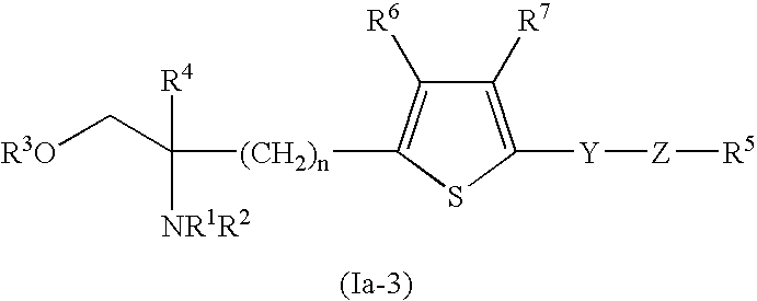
C1([R7])=C([Y][Z][R5])SC([(CH2)n]C([R4])([NR1R2])C[R3O])=C1[R6]
